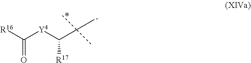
[R16]C([Y4]C(C(C)(C)C)[R17])=O
